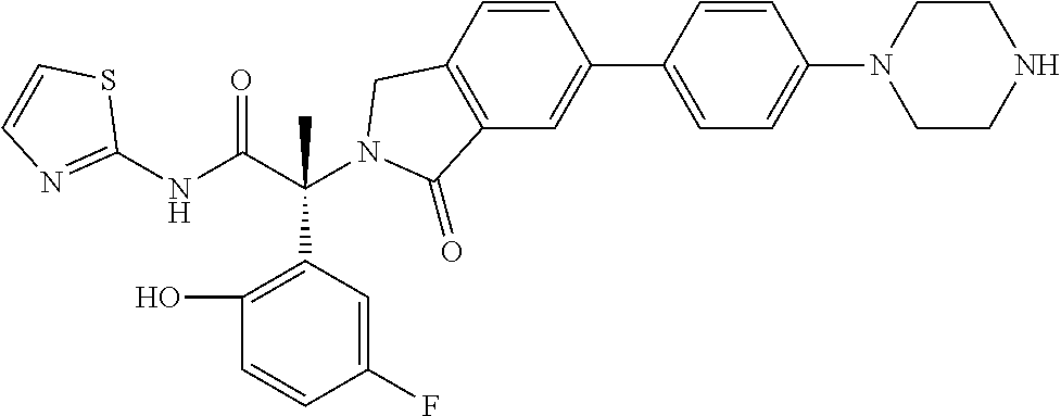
C1(NC(C(C2=C(O)C=CC(F)=C2)(N2CC3=C(C=C(C4=CC=C(N5CCNCC5)C=C4)C=C3)C2=O)C)=O)=NC=CS1
